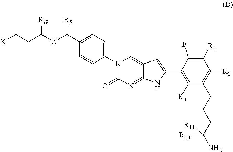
N1(C2=CC=C(C([Z]C([RG])CC[X])[R5])C=C2)C(=O)N=C2C(=C1)C=C(C1=C([R3])C(CCCC(N)([R13])[R14])=C([R1])C([R2])=C1F)N2
